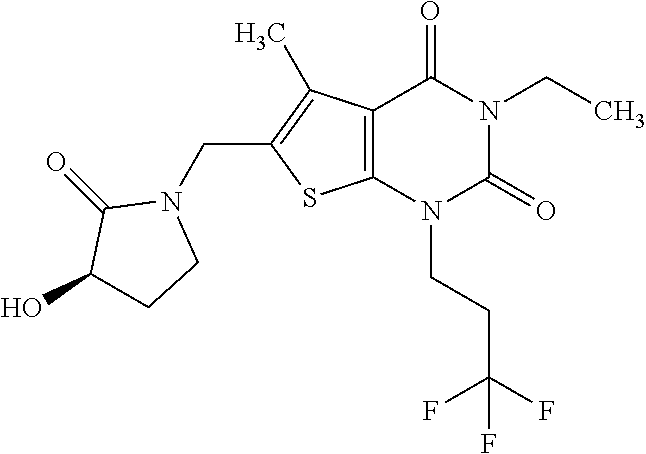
C12=C(N(CCC(F)(F)F)C(=O)N(CC)C1=O)SC(CN1C(=O)C(O)CC1)=C2C
